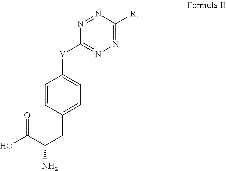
N1=C([V]C2=CC=C(CC(C(O)=O)N)C=C2)N=NC([R])=N1
